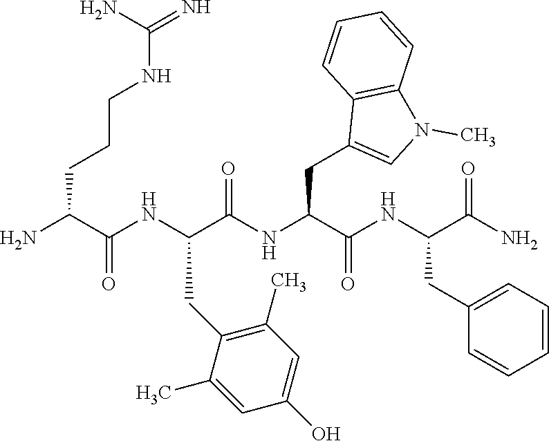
NC(C(NC(C(NC(C(NC(C(N)=O)CC1=CC=CC=C1)=O)CC1=CN(C)C2=C1C=CC=C2)=O)CC1=C(C)C=C(O)C=C1C)=O)CCCNC(=N)N
